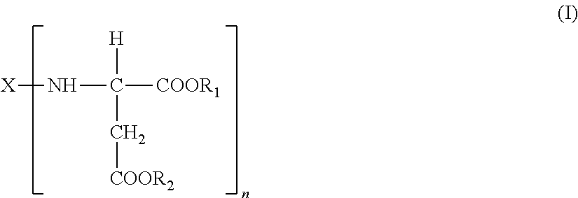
[X]NC([H])(C[COOR2])[COOR1]
